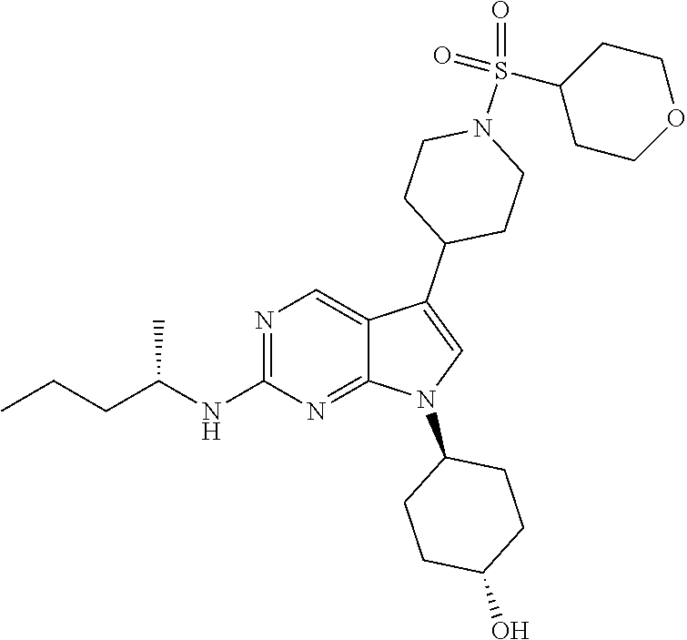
N1=C(NC(CCC)C)N=C2C(=C1)C(C1CCN(S(=O)(C3CCOCC3)=O)CC1)=CN2C1CCC(O)CC1
